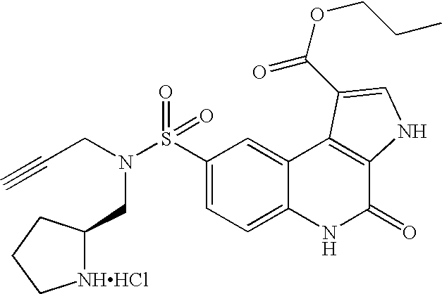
N(S(C1=CC=C2C(=C1)C1=C(C(=O)N2)NC=C1C(OCCC)=O)(=O)=O)(CC#C)CC1[NHHCl]CCC1
